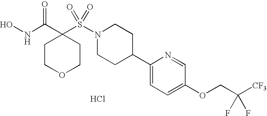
ONC(C1(S(N2CCC(C3=CC=C(OCC([CF3])(F)F)C=N3)CC2)(=O)=O)CCOCC1)=O.Cl
